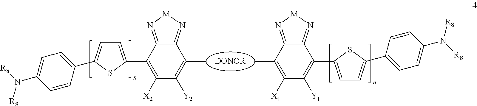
CC1=C([Y2])C([X2])=C(C2=CC=C(C3=CC=C(N([R8])[R8])C=C3)S2)C2=N[M]N=C12.C1(C)=C([X1])C([Y1])=C(C2=CC=C(C3=CC=C(N([R8])[R8])C=C3)S2)C2=N[M]N=C12
